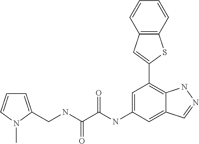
C(NC(=O)C(=O)NC1=CC(C2=CC3=C(S2)C=CC=C3)=C2C(=C1)C=NN2)C1=CC=CN1C
